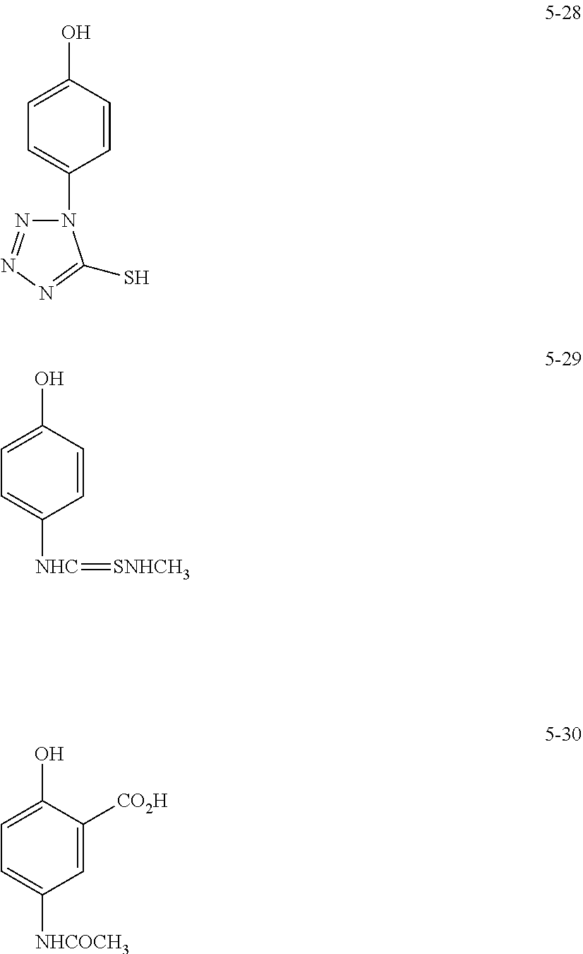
C1(O)=CC=C([NHC]=[SNHCH3])C=C1.C1(O)=CC=C(N2N=NN=C2S)C=C1.C1(O)=CC=C([NHCOCH3])C=C1[CO2H]
